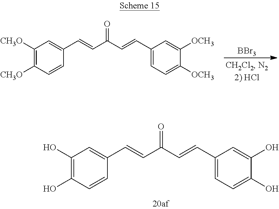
C1(O)=C(O)C=CC(C=CC(C=CC2=CC=C(O)C(O)=C2)=O)=C1.[BBr3].C1([CH3O])=C([CH3O])C=CC(C=CC(C=CC2=CC=C([OCH3])C([OCH3])=C2)=O)=C1
